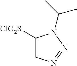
[ClO2S]C1=CN=NN1C(C)C
